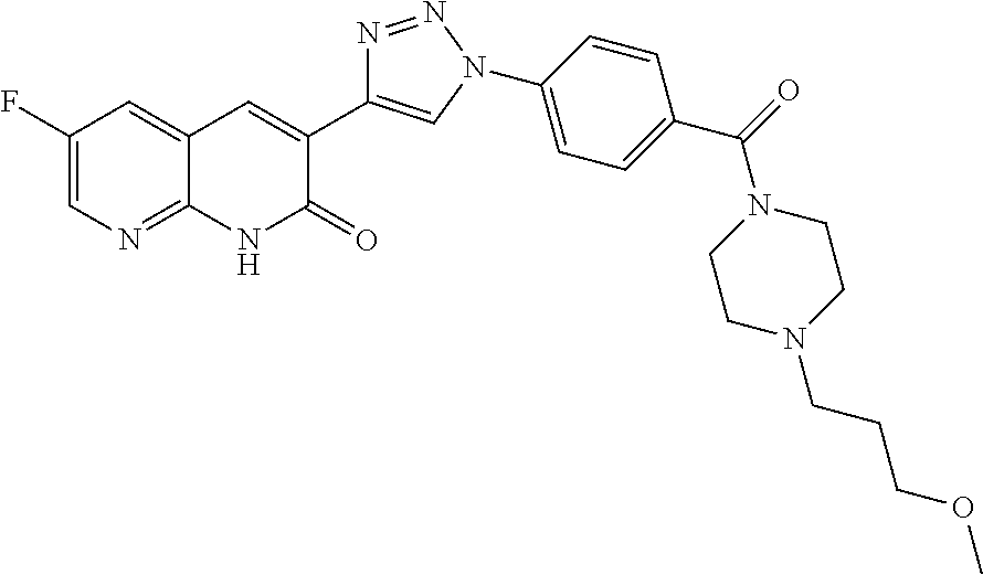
C1(F)=CN=C2C(=C1)C=C(C1=CN(C3=CC=C(C(N4CCN(CCCOC)CC4)=O)C=C3)N=N1)C(=O)N2
